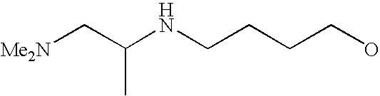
C(NCCCCO)(C[Me2N])C
